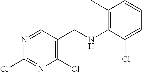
C1(C)=C(NCC2=C(Cl)N=C(Cl)N=C2)C(Cl)=CC=C1
